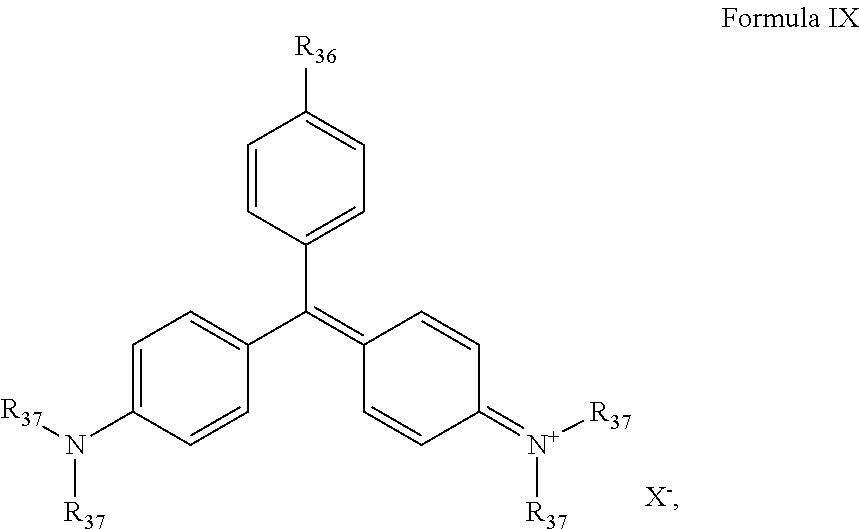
C1=CC(C(=C2C=CC(=[N+]([R37])[R37])C=C2)C2=CC=C(N([R37])[R37])C=C2)=CC=C1[R36]
